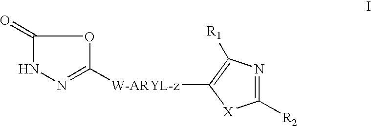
C1(=O)NN=C([W-ARYL-z]C2=C([R1])N=C([R2])[X]2)O1
